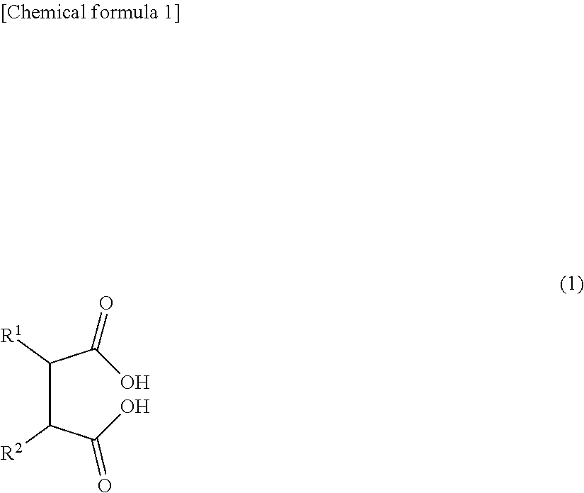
C(C(C(O)=O)[R2])(C(O)=O)[R1]
